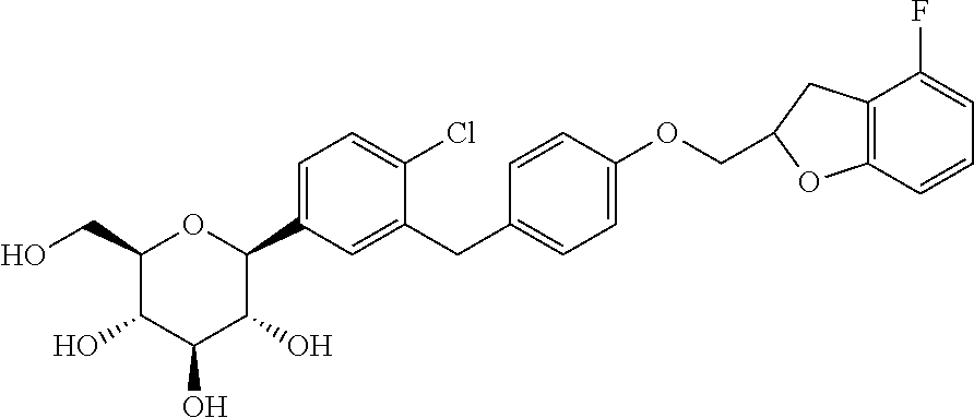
C1(CO)C(O)C(O)C(O)C(C2=CC=C(Cl)C(CC3=CC=C(OCC4CC5=C(C=CC=C5F)O4)C=C3)=C2)O1
